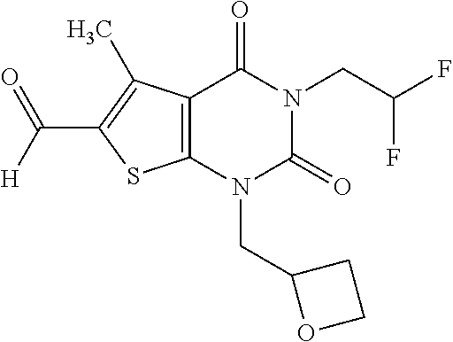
C12=C(N(CC3OCC3)C(=O)N(CC(F)F)C1=O)SC(C([H])=O)=C2C
